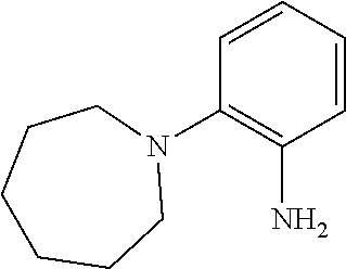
C1=CC=CC(N2CCCCCC2)=C1N
